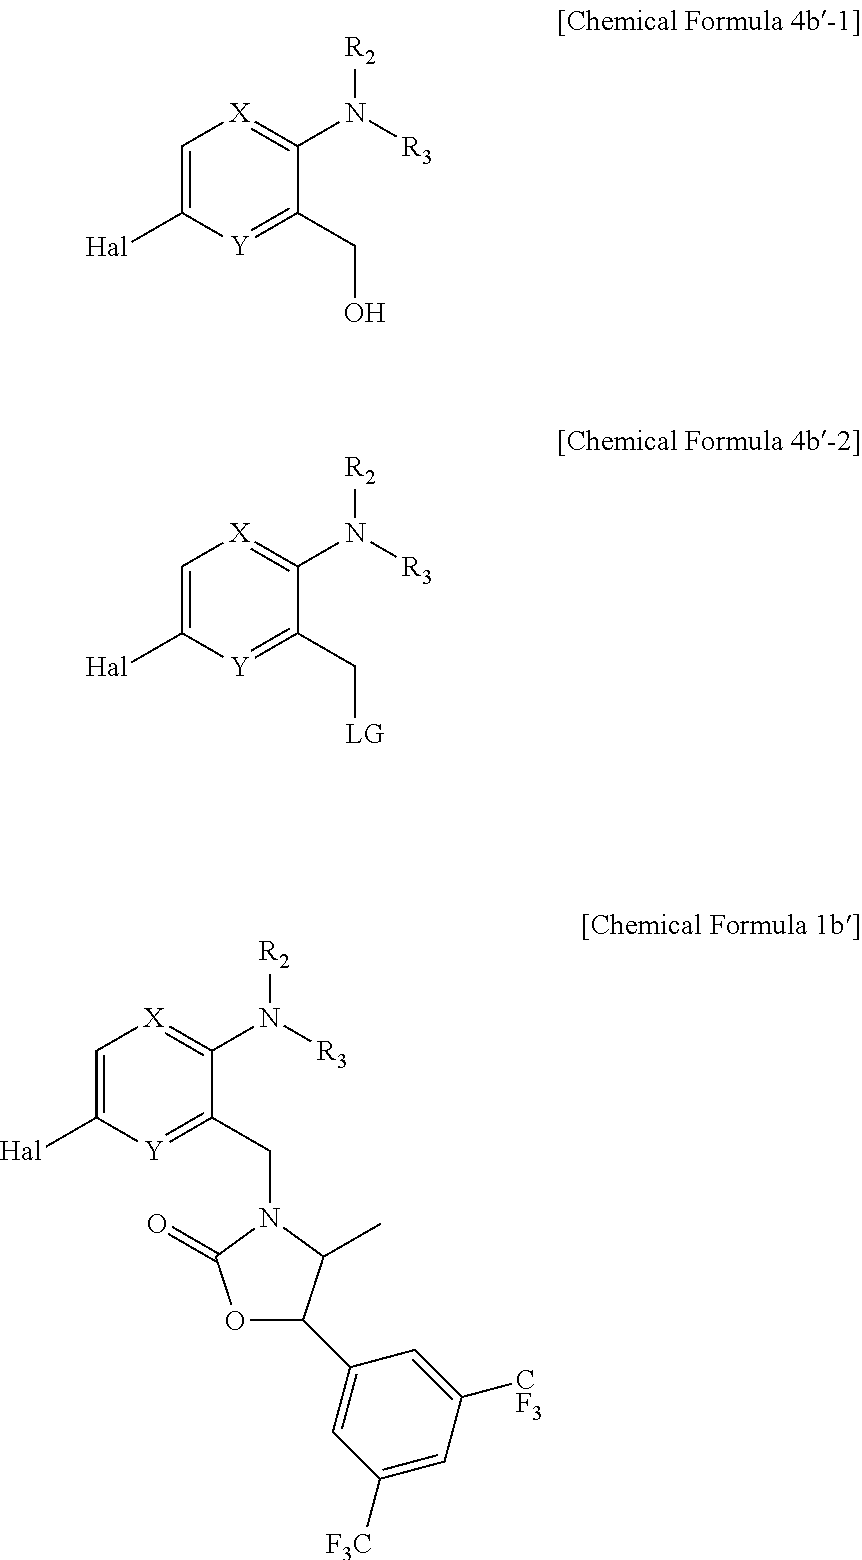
C1=C([Hal])[Y]=C(CO)C(N([R2])[R3])=[X]1.C1=C([Hal])[Y]=C(C[LG])C(N([R2])[R3])=[X]1.C1=C([Hal])[Y]=C(CN2C(=O)OC(C3=CC([F3C])=CC([CF3])=C3)C2C)C(N([R2])[R3])=[X]1
